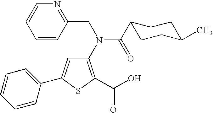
C1(N(CC2=NC=CC=C2)C(C2CCC(C)CC2)=O)=C(C(O)=O)SC(C2=CC=CC=C2)=C1
